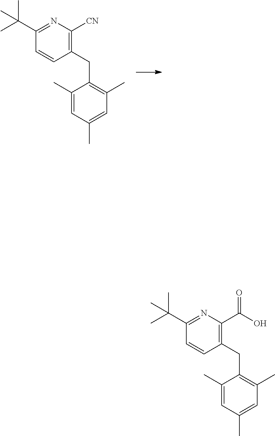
C1=CC(C(C)(C)C)=NC([CN])=C1CC1=C(C)C=C(C)C=C1C.C1=CC(C(C)(C)C)=NC(C(O)=O)=C1CC1=C(C)C=C(C)C=C1C
